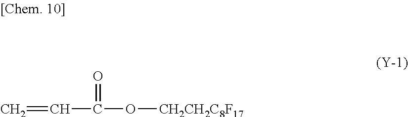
C=CC(O[CH2CH2C8F17])=O
